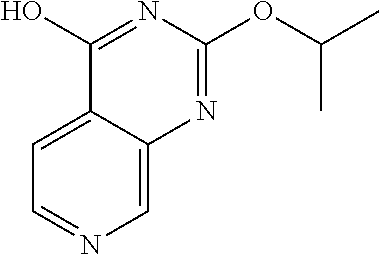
C1(O)=NC(OC(C)C)=NC2=CN=CC=C12
